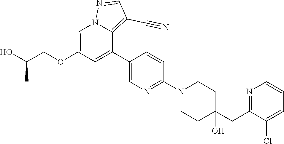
C1=C(OCC(O)C)C=C(C2=CN=C(N3CCC(CC4=NC=CC=C4Cl)(O)CC3)C=C2)C2=C(C#N)C=NN12
